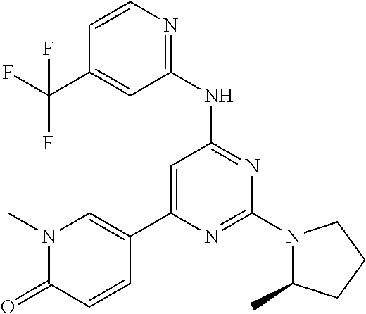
N1=C(N2C(C)CCC2)N=C(NC2=NC=CC(C(F)(F)F)=C2)C=C1C1=CN(C)C(=O)C=C1
